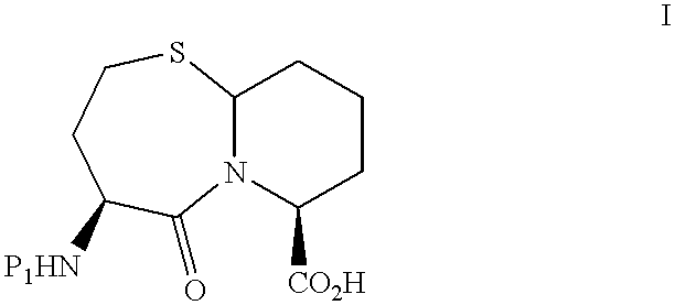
C12N(C([CO2H])CCC1)C(=O)C([P1HN])CCS2
